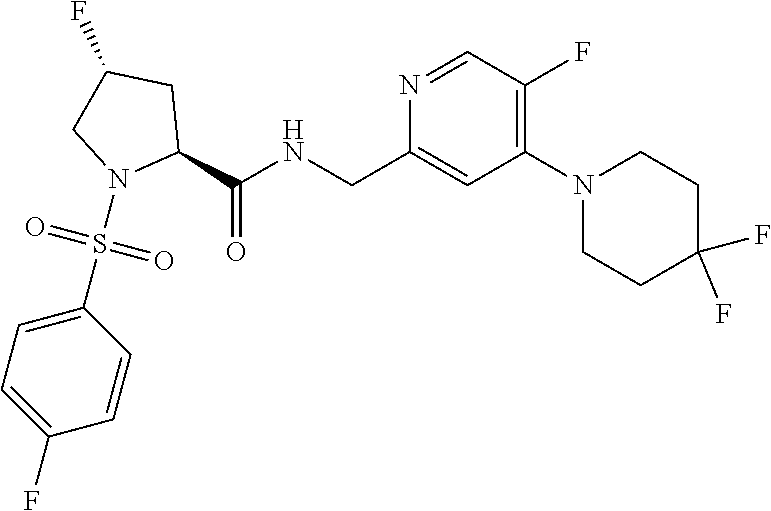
C1(C(NCC2=CC(N3CCC(F)(F)CC3)=C(F)C=N2)=O)CC(F)CN1S(C1=CC=C(F)C=C1)(=O)=O
